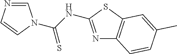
N1=C(NC(=S)N2C=NC=C2)SC2=C1C=CC(C)=C2
